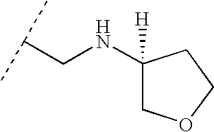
C1(NCC(C)C)([H])COCC1
